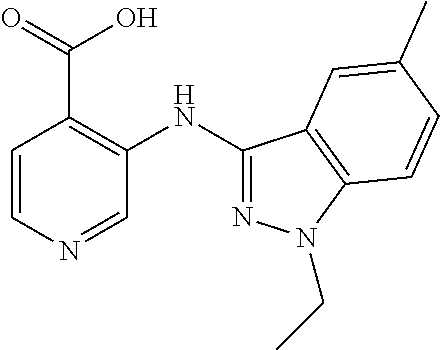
C1=CN=CC(NC2=NN(CC)C3=C2C=C(C)C=C3)=C1C(=O)O
